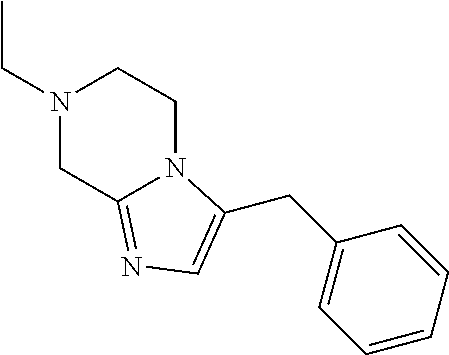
N1(CC)CCN2C(=NC=C2CC2=CC=CC=C2)C1
